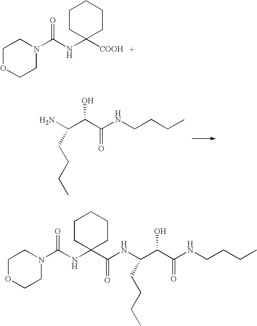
C1OCCN(C(NC2([COOH])CCCCC2)=O)C1.C(CCC)NC(C(C(N)CCCC)O)=O.C1OCCN(C(NC2(C(NC(C(C(NCCCC)=O)O)CCCC)=O)CCCCC2)=O)C1
